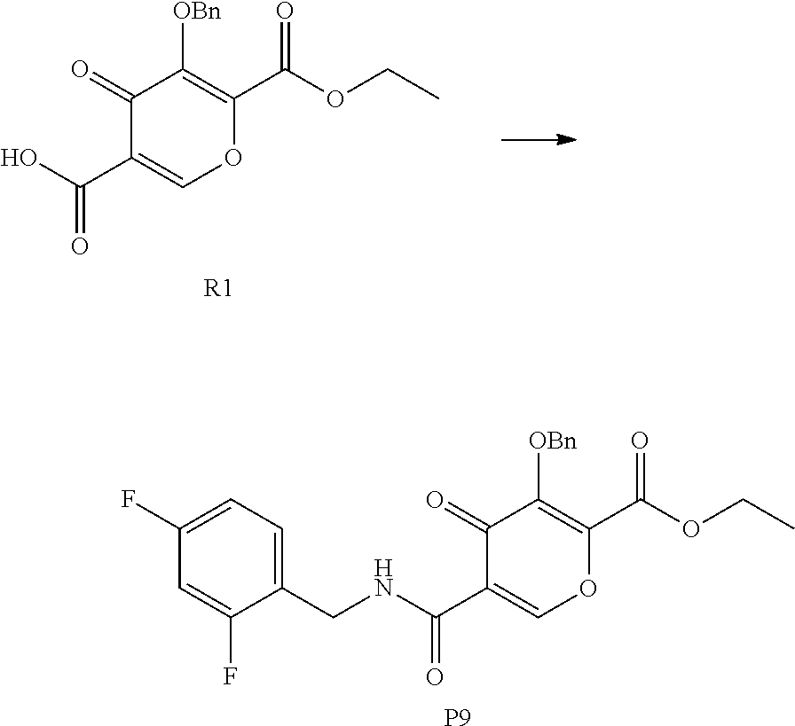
C1(F)=CC=C(CNC(=O)C2=COC(C(=O)OCC)=C([OBn])C2=O)C(F)=C1.[P9].C1(=O)C(C(=O)O)=COC(C(OCC)=O)=C1[OBn].[R1]
